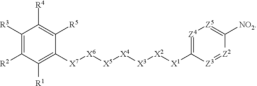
C1([R3])=C([R2])C([R1])=C([X7][X6][X5][X4][X3][X2][X1]C2=[Z4][Z5]=C([NO2])[Z2]=[Z3]2)C([R5])=C1[R4]
